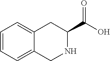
C1=CC=C2C(=C1)CC(C(O)=O)NC2
